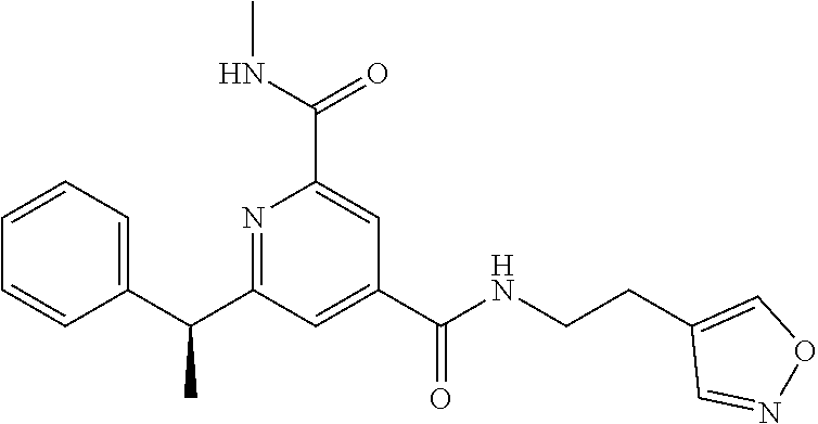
C1=CC=C(C(C2=NC(C(NC)=O)=CC(C(NCCC3=CON=C3)=O)=C2)C)C=C1
